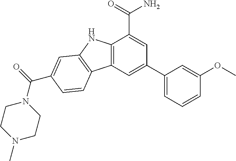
C12=C(C=C(C3=CC=CC(OC)=C3)C=C1C(=O)N)C1=C(N2)C=C(C(=O)N2CCN(C)CC2)C=C1
